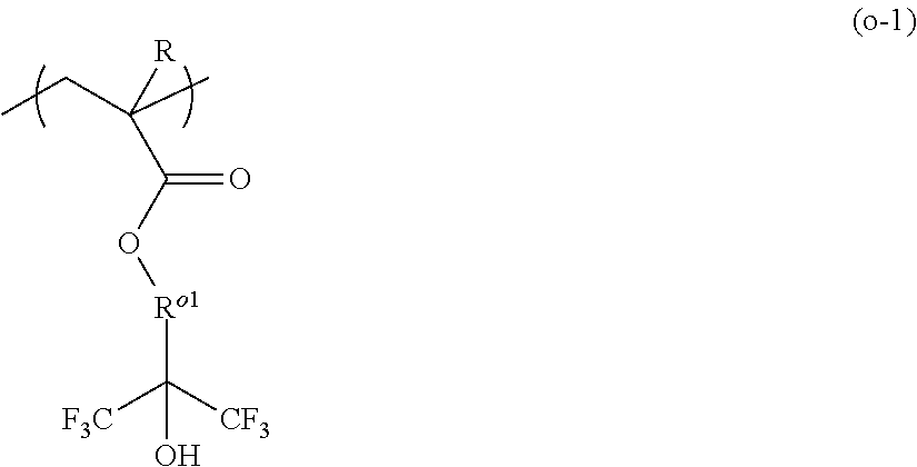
CCC(C)(C(O[Ro1]C([CF3])([F3C])O)=O)[R]
